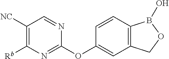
C1=NC(OC2=CC3=C(C=C2)B(O)OC3)=NC([Rb])=C1[NC]
